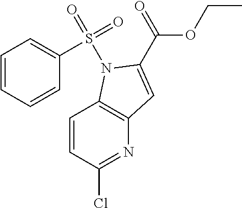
C(OCC)(C1=CC2=C(N1S(=O)(=O)C1=CC=CC=C1)C=CC(Cl)=N2)=O
